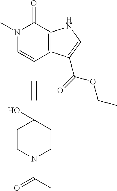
C(C1=CN(C)C(=O)C2=C1C(C(=O)OCC)=C(C)N2)#CC1(O)CCN(C(C)=O)CC1
